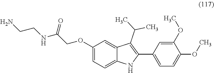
C1(OCC(NCCN)=O)=CC=C2C(=C1)C(C(C)C)=C(C1=CC=C(OC)C(OC)=C1)N2
